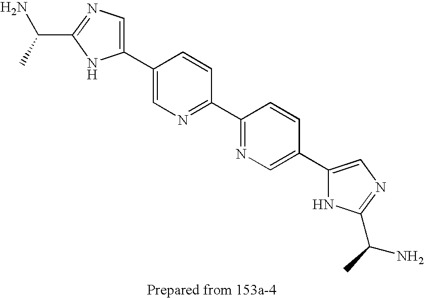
C1(C2=CN=C(C3=NC=C(C4=CN=C(C(C)N)N4)C=C3)C=C2)=CN=C(C(C)N)N1
